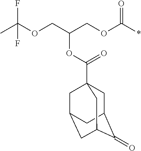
CC(OCC(COC(*)=O)OC(=O)C12CC3C(=O)C(CC(C1)C3)C2)(F)F
